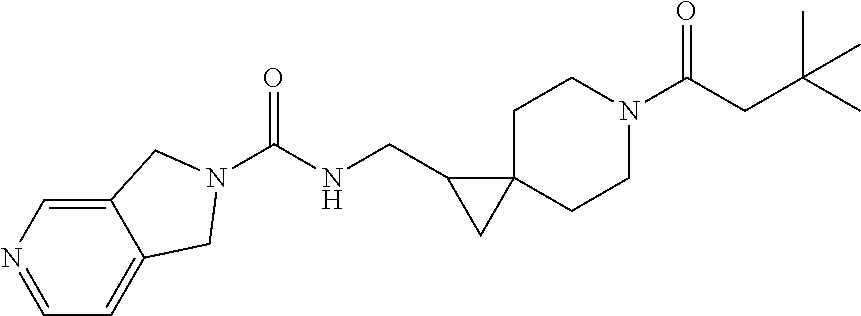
C1=NC=C2C(=C1)CN(C(NCC1CC13CCN(C(CC(C)(C)C)=O)CC3)=O)C2
